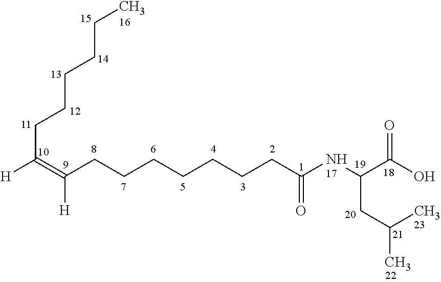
CCCCCCC([H])=C(CCCCCCCC(NC(C(O)=O)CC(C)C)=O)[H]
